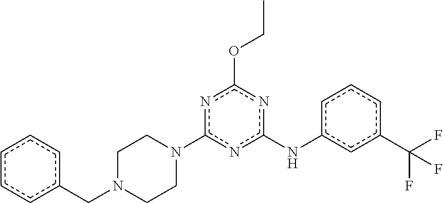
c1c(C(F)(F)F)cc(Nc2nc(OCC)nc(N3CCN(Cc4ccccc4)CC3)n2)cc1
